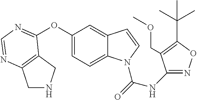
O(C1=CC=C2C(=C1)C=CN2C(=O)NC1=NOC(C(C)(C)C)=C1COC)C1=NC=NC2=C1CNC2
